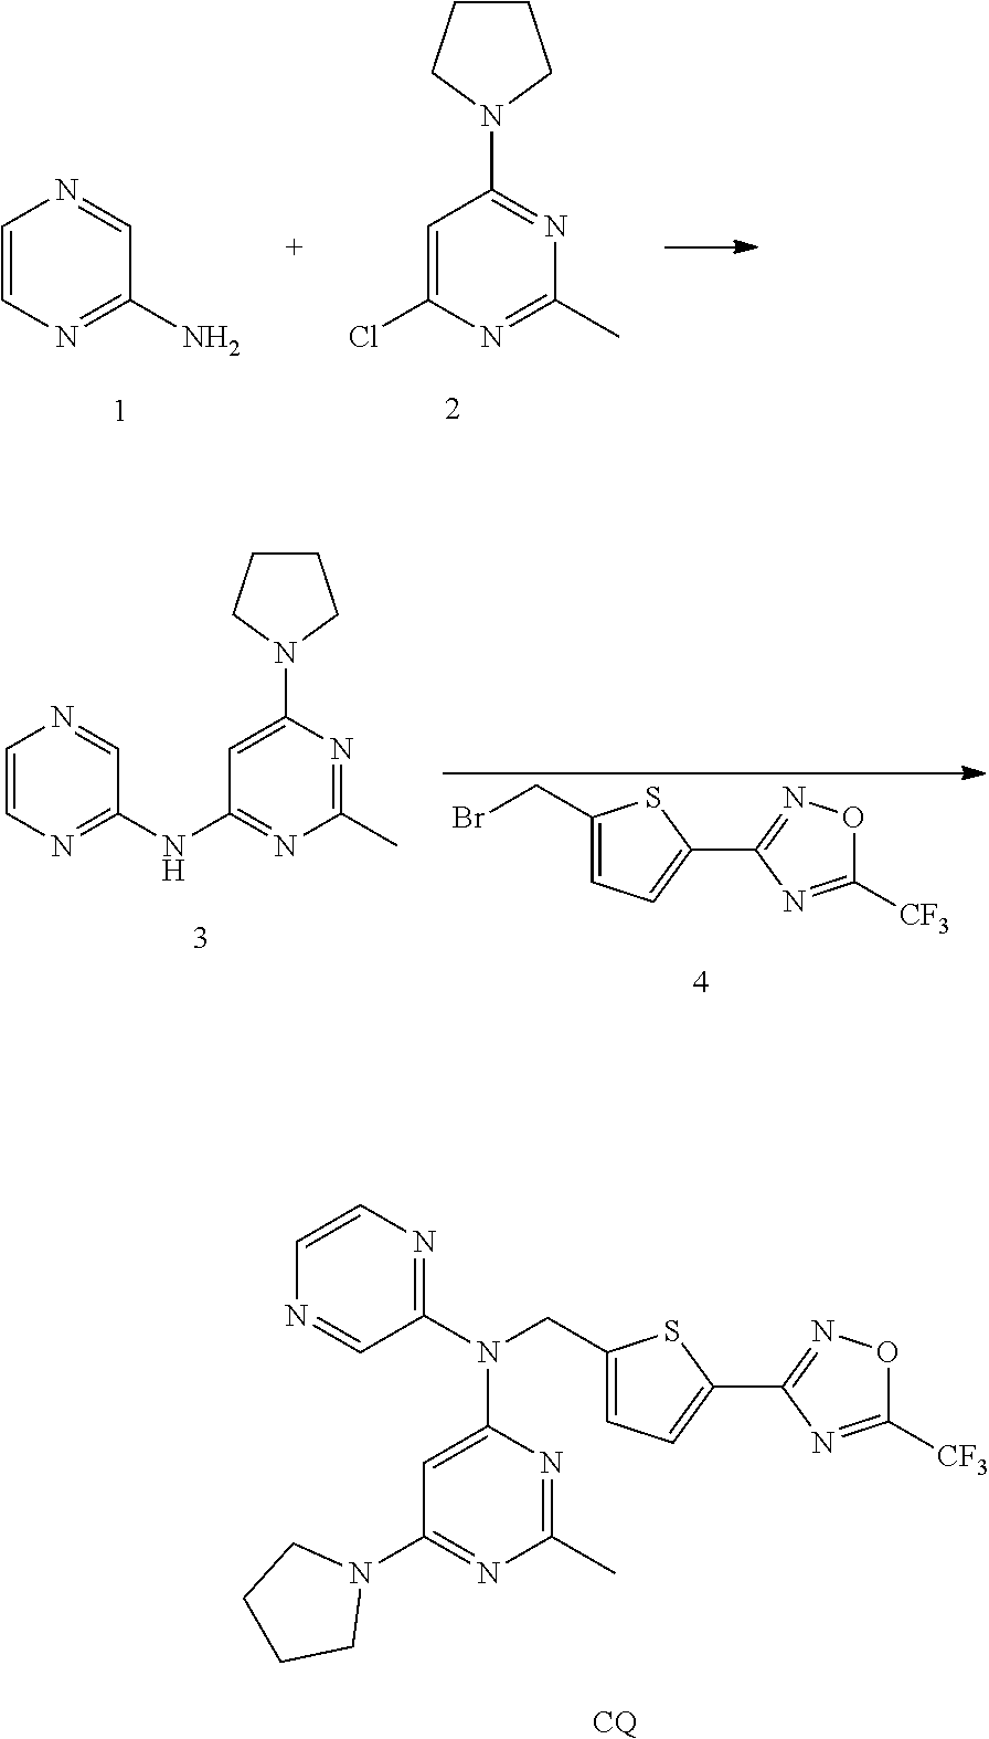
C1(CN(C2=NC=CN=C2)C2=CC(N3CCCC3)=NC(C)=N2)=CC=C(C2=NOC([CF3])=N2)S1.[CQ].C1=CN=C(N)C=N1.C1=C(Cl)N=C(C)N=C1N1CCCC1.C1=CN=C(NC2=NC(C)=NC(N3CCCC3)=C2)C=N1.C1(CBr)=CC=C(C2=NOC([CF3])=N2)S1
